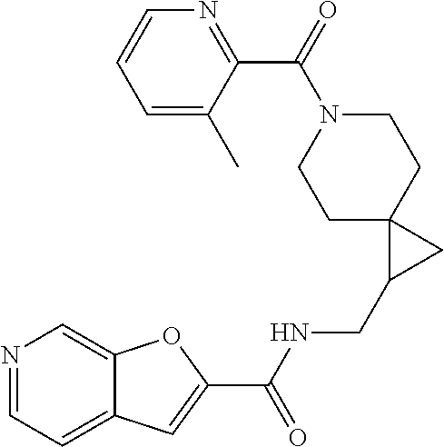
N1=CC=C2C(=C1)OC(C(NCC1CC13CCN(C(C1=NC=CC=C1C)=O)CC3)=O)=C2
